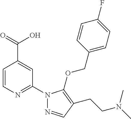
C1=CC(COC2=C(CCN(C)C)C=NN2C2=NC=CC(C(=O)O)=C2)=CC=C1F
